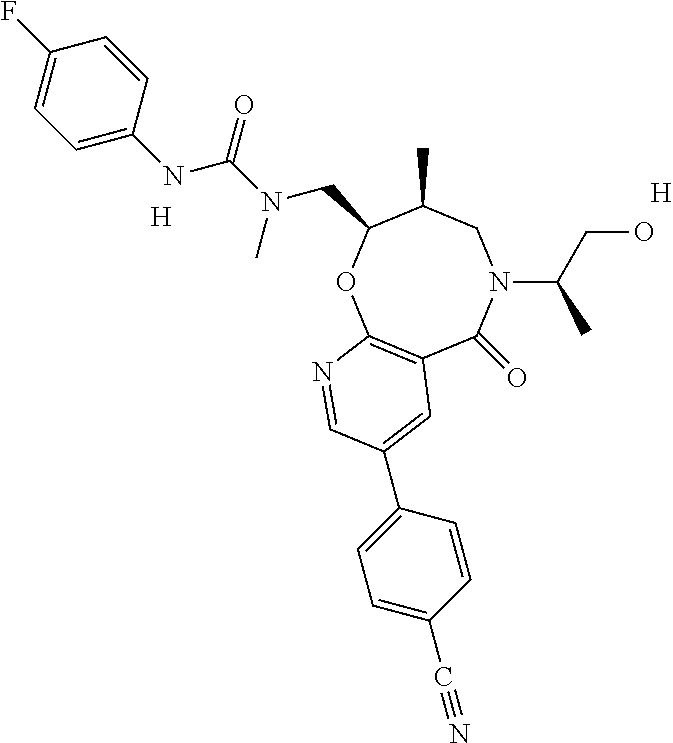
[H].C12=C(OC(CN(C(=O)NC3=CC=C(F)C=C3)C)C(C)CN(C(CO)C)C1=O)N=CC(C1=CC=C(C#N)C=C1)=C2.[H]
